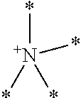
*[N+](*)(*)*
